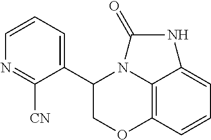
C12=C3C=CC=C1NC(=O)N2C(C1=CC=CN=C1[CN])CO3
